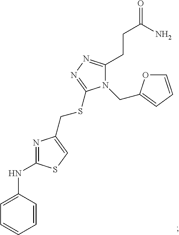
C1=C(NC2=NC(CSC3=NN=C(CCC(N)=O)N3CC3=CC=CO3)=CS2)C=CC=C1
